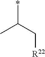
*C(C[R22])C
